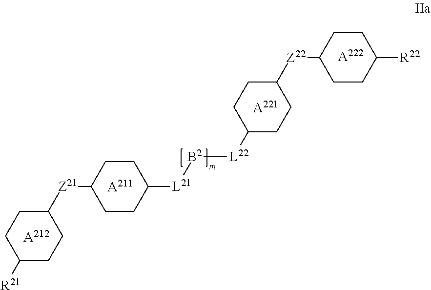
C1([R21])CCC([Z21]C2CCC([L21][B2][L22]C3CCC([Z22]C4CCC([R22])CC4)CC3)CC2)CC1.[A222].[A221].[A211].[A212]
